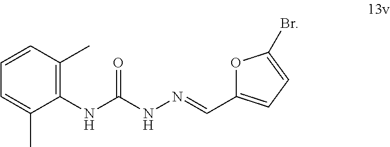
CC1=C(NC(NN=CC2=CC=C(Br)O2)=O)C(C)=CC=C1
